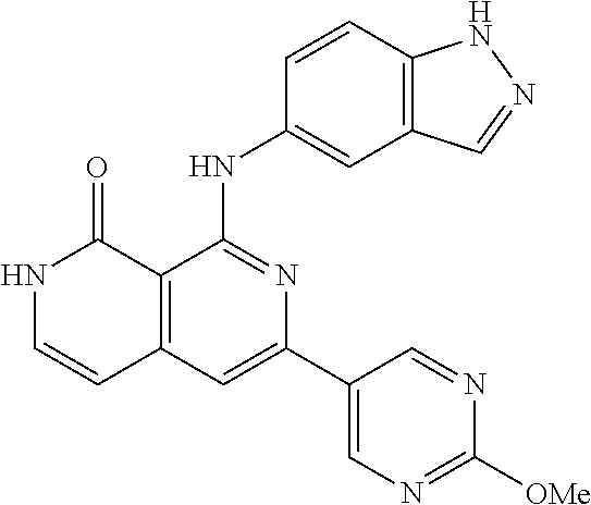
N1C=CC2=C(C1=O)C(NC1=CC3=C(C=C1)NN=C3)=NC(C1=CN=C([OMe])N=C1)=C2
